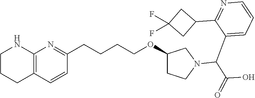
C12=C(NCCC1)N=C(CCCCOC1CCN(C(C3=CC=CN=C3C3CC(F)(F)C3)C(=O)O)C1)C=C2
